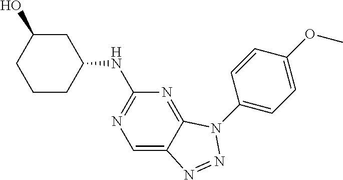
C1=C2C(=NC(NC3CC(O)CCC3)=N1)N(C1=CC=C(OC)C=C1)N=N2
